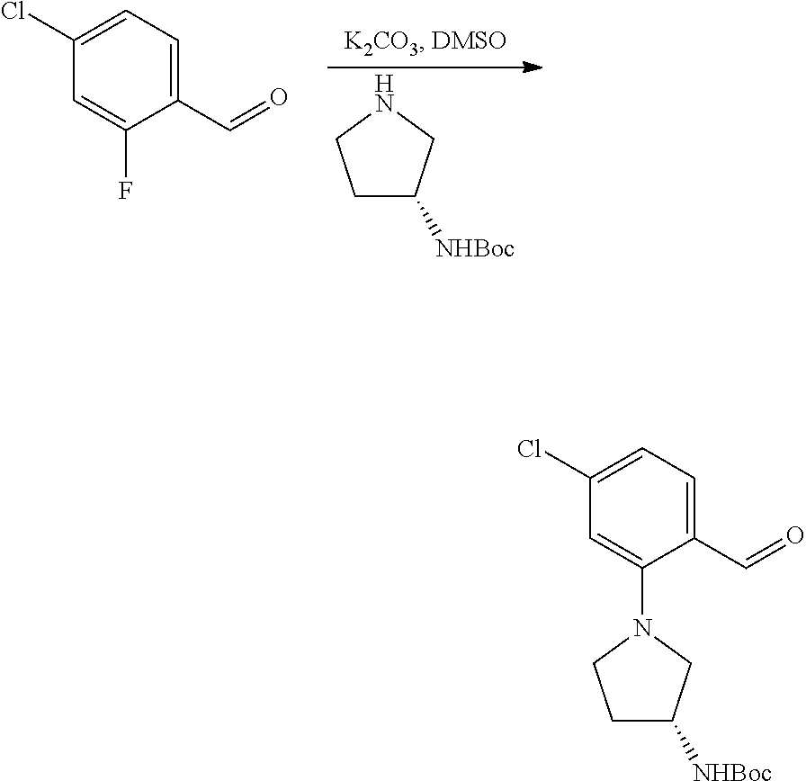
C1C([NHBoc])CNC1.C1(C=O)=CC=C(Cl)C=C1F.C1(C=O)=CC=C(Cl)C=C1N1CCC([NHBoc])C1
